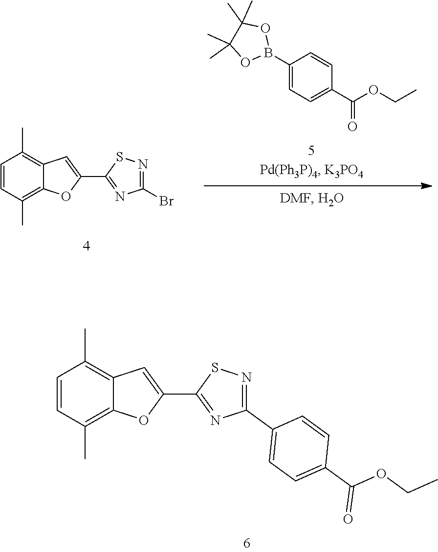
C1=CC(C)=C2C(=C1C)C=C(C1=NC(C3=CC=C(C(OCC)=O)C=C3)=NS1)O2.C1=CC(C)=C2C(=C1C)C=C(C1=NC(Br)=NS1)O2.CC1(C)OB(C2=CC=C(C(OCC)=O)C=C2)OC1(C)C
